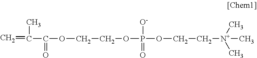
C=C(C)C(=O)OCCOP(OCC[N+](C)(C)C)([O-])=O
